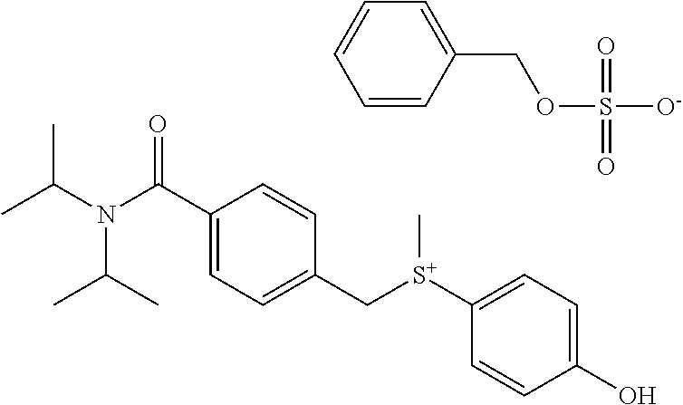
C1(C(N(C(C)C)C(C)C)=O)=CC=C(C[S+](C2=CC=C(O)C=C2)C)C=C1.C1=CC(COS([O-])(=O)=O)=CC=C1
